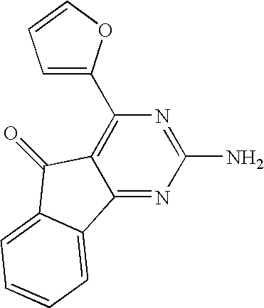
C12=NC(N)=NC(C3=CC=CO3)=C1C(=O)C1=CC=CC=C21
